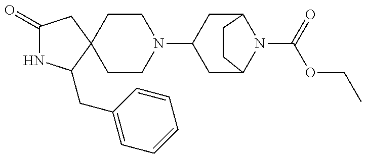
C1(=O)NC(CC2=CC=CC=C2)C2(C1)CCN(C1CC3N(C(=O)OCC)C(C1)CC3)CC2
